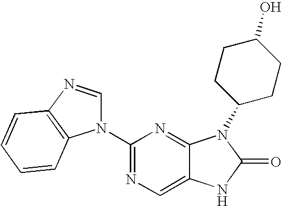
C12=CN=C(N3C=NC4=C3C=CC=C4)N=C1N(C1CCC(O)CC1)C(=O)N2
